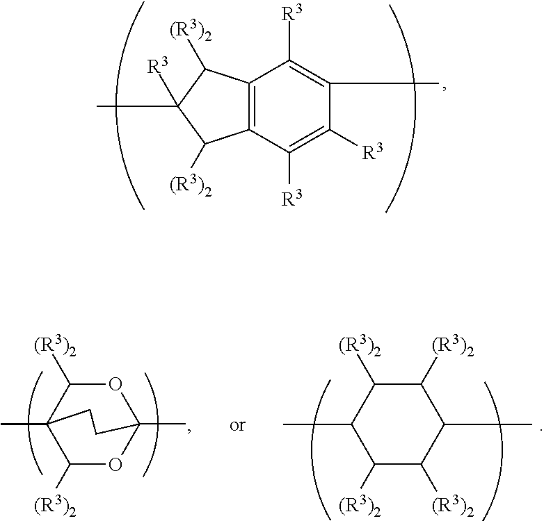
C12=C(C([R3])=C([R3])C(C)=C1[R3])C([(R3)2])C(C)([R3])C2[(R3)2].C1([(R3)2])C([(R3)2])C(C)C([(R3)2])C([(R3)2])C1C.C1([(R3)2])OC2(C)OC([(R3)2])C1(C)CC2
